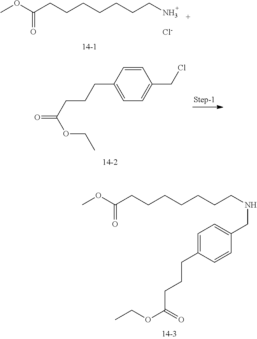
COC(CCCCCCCN)=O.[Cl-].C1=CC(CCCC(=O)OCC)=CC=C1CCl.C1=C(CCCC(OCC)=O)C=CC(CNCCCCCCCC(OC)=O)=C1
